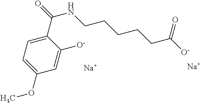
C1(C(NCCCCCC([O-])=O)=O)=CC=C(OC)C=C1[O-].[Na].[Na]
